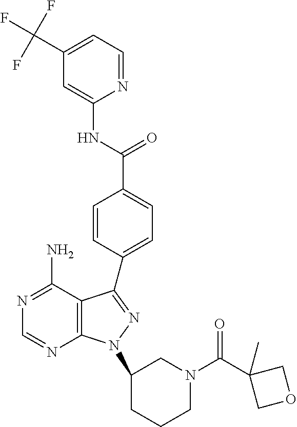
N1=C(N)C2=C(N=C1)N(C1CCCN(C(C3(C)COC3)=O)C1)N=C2C1=CC=C(C(NC2=CC(C(F)(F)F)=CC=N2)=O)C=C1
